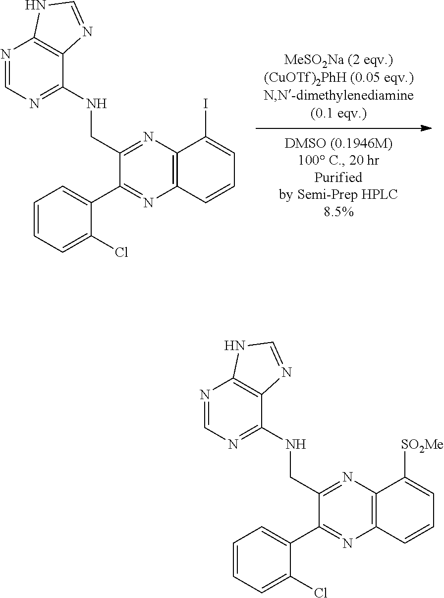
C12=C(C(I)=CC=C1)N=C(CNC1=NC=NC3=C1N=CN3)C(C1=CC=CC=C1Cl)=N2.C12=C(C([SO2Me])=CC=C1)N=C(CNC1=NC=NC3=C1N=CN3)C(C1=CC=CC=C1Cl)=N2
